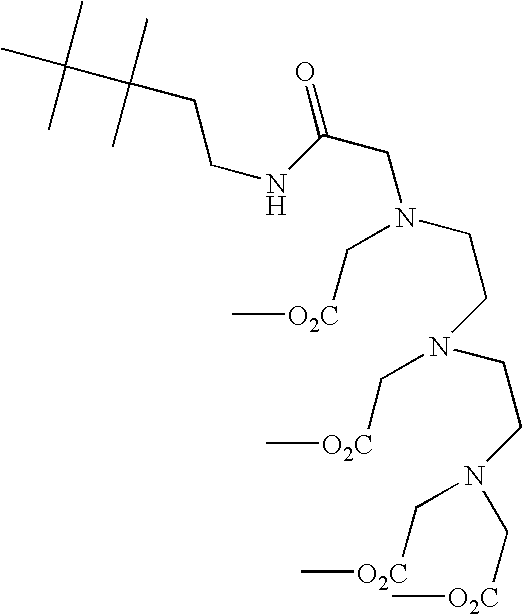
O=C(NCCC(C(C)(C)C)(C)C)CN(CCN(CCN(C[O2C]C)C[O2C]C)C[O2C]C)C[O2C]C
